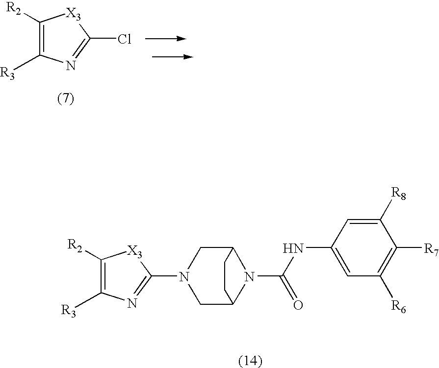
C1([R2])=C([R3])N=C(Cl)[X3]1.N1(C2=NC([R3])=C([R2])[X3]2)CC2N(C(NC3=CC([R6])=C([R7])C([R8])=C3)=O)C(C1)CC2
